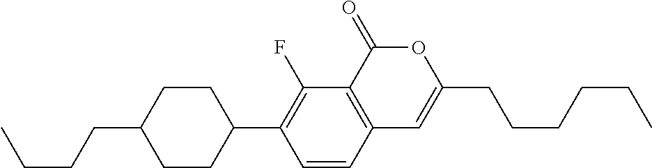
C12=C(C(=O)OC(CCCCCC)=C1)C(F)=C(C1CCC(CCCC)CC1)C=C2
